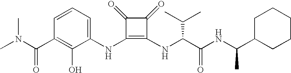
CN(C(C1=C(O)C(NC2=C(NC(C(NC(C3CCCCC3)C)=O)C(C)C)C(=O)C2=O)=CC=C1)=O)C
